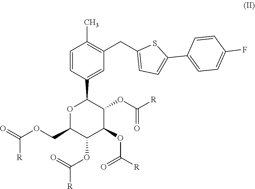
C1=CC(C2OC(COC(=O)[R])C(OC([R])=O)C(OC([R])=O)C2OC([R])=O)=CC(CC2=CC=C(C3=CC=C(F)C=C3)S2)=C1C
